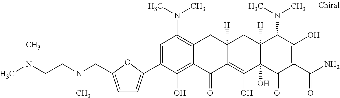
C12([H])C(O)(C(=O)C(C(N)=O)=C(O)C1N(C)C)C(O)=C1C([H])(C2)CC2=C(N(C)C)C=C(C3=CC=C(CN(CCN(C)C)C)O3)C(O)=C2C1=O
